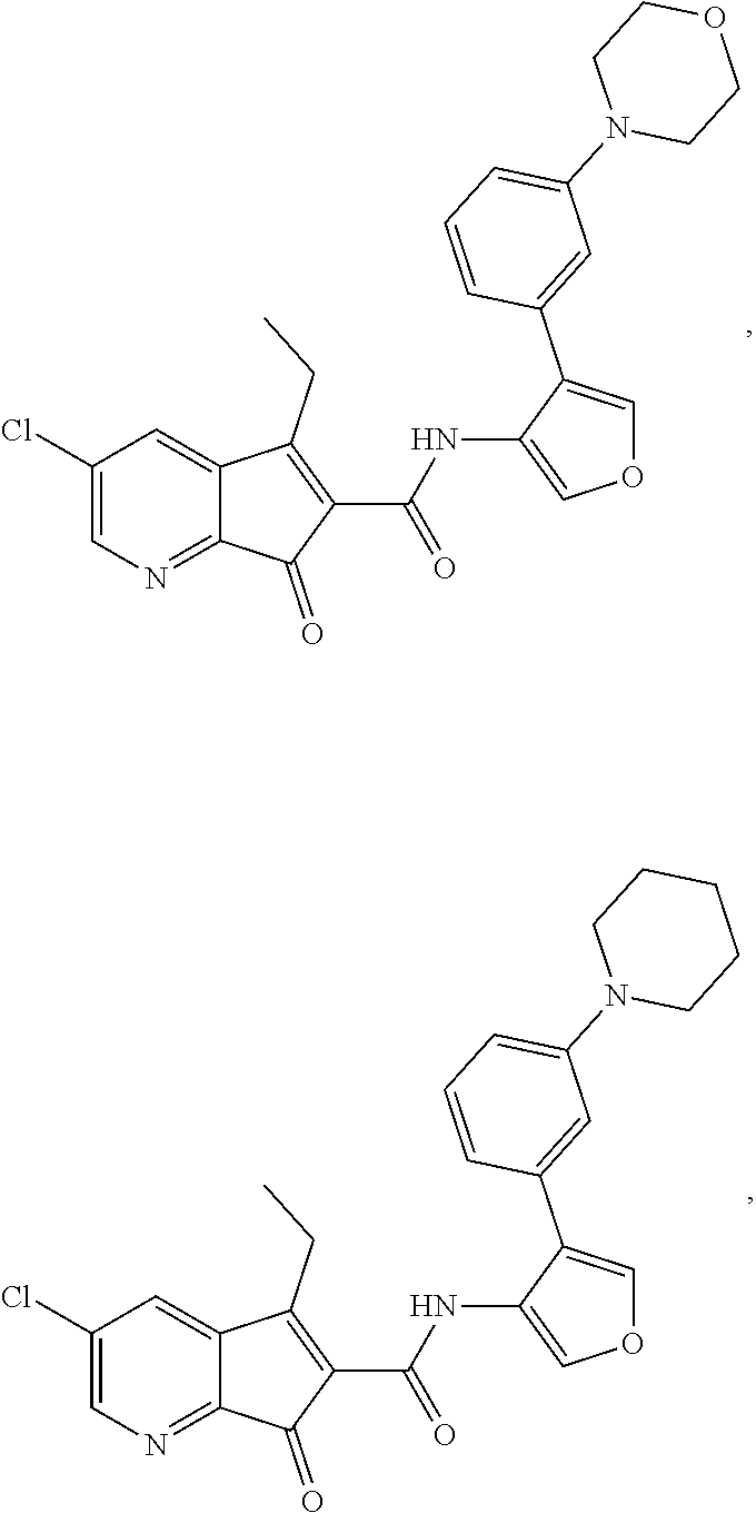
N1=C2C(=CC(Cl)=C1)C(CC)=C(C(NC1=COC=C1C1=CC(N3CCOCC3)=CC=C1)=O)C2=O.N1=C2C(=CC(Cl)=C1)C(CC)=C(C(NC1=COC=C1C1=CC(N3CCCCC3)=CC=C1)=O)C2=O
